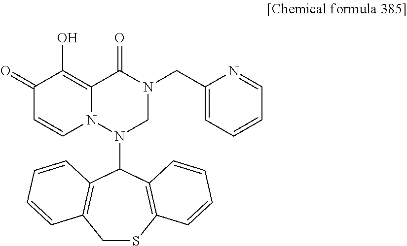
C12=C(O)C(=O)C=CN1N(C1C3=C(CSC4=C1C=CC=C4)C=CC=C3)CN(CC1=CC=CC=N1)C2=O
